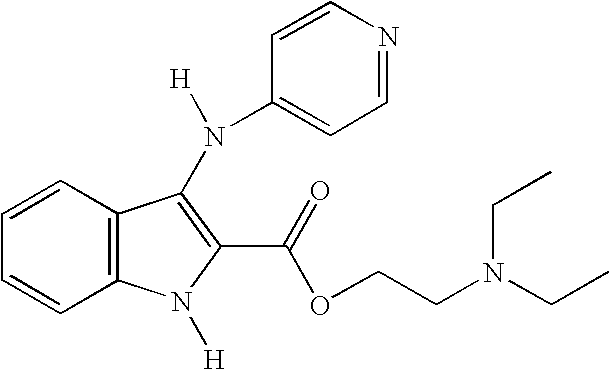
C1=CC2=C(C=C1)C(N(C1=CC=NC=C1)[H])=C(C(OCCN(CC)CC)=O)N2[H]
